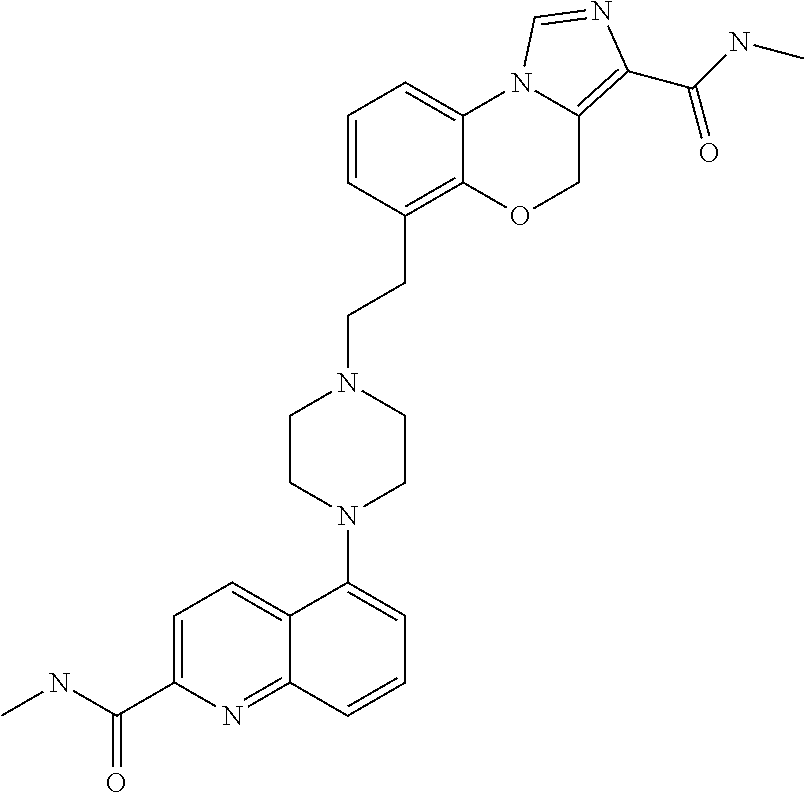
CNC(C1=CC=C2C(=N1)C=CC=C2N1CCN(CCC2=C3C(=CC=C2)N2C(=C(C(NC)=O)N=C2)CO3)CC1)=O
